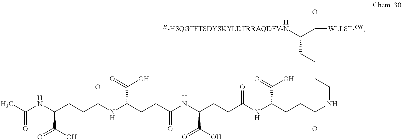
[H].[H-HSQGTFTSDYSKYLDTRRAQDFV-N]C(C(=O)[WLLST-OH])CCCCNC(CCC(NC(CCC(NC(CCC(C(=O)O)NC(CCC(NC(=O)C)C(=O)O)=O)=O)C(=O)O)=O)C(O)=O)=O
